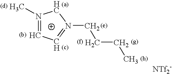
N1(C)=CC=N(CCCC)C1.[NTf2-]
